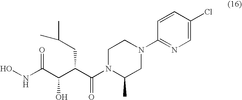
ONC(C(C(C(N1C(C)CN(C2=NC=C(Cl)C=C2)CC1)=O)CC(C)C)O)=O
